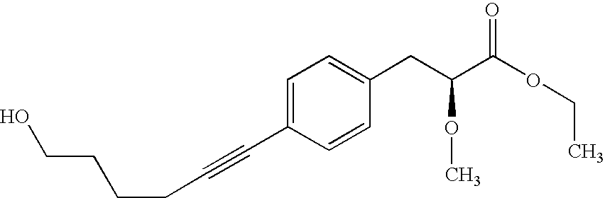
C1=C(C#CCCCCO)C=CC(CC(C(OCC)=O)OC)=C1
